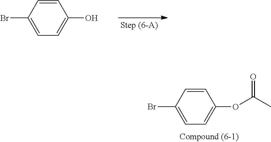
C1=CC(Br)=CC=C1O.C1=CC(Br)=CC=C1OC(C)=O
